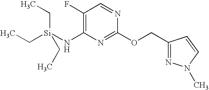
C1(F)=C(N[Si](CC)(CC)CC)N=C(OCC2=NN(C)C=C2)N=C1
